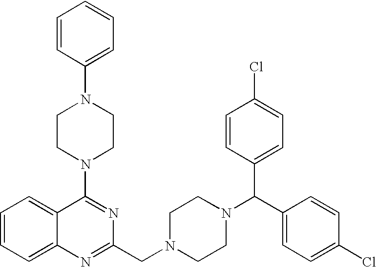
C12=CC=CC=C1C(N1CCN(C3=CC=CC=C3)CC1)=NC(CN1CCN(C(C3=CC=C(Cl)C=C3)C3=CC=C(Cl)C=C3)CC1)=N2
